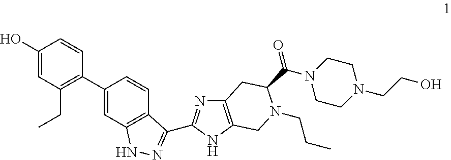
C1(C2=C(CC)C=C(O)C=C2)=CC2=C(C=C1)C(C1=NC3=C(N1)CN(CCC)C(C(=O)N1CCN(CCO)CC1)C3)=NN2
